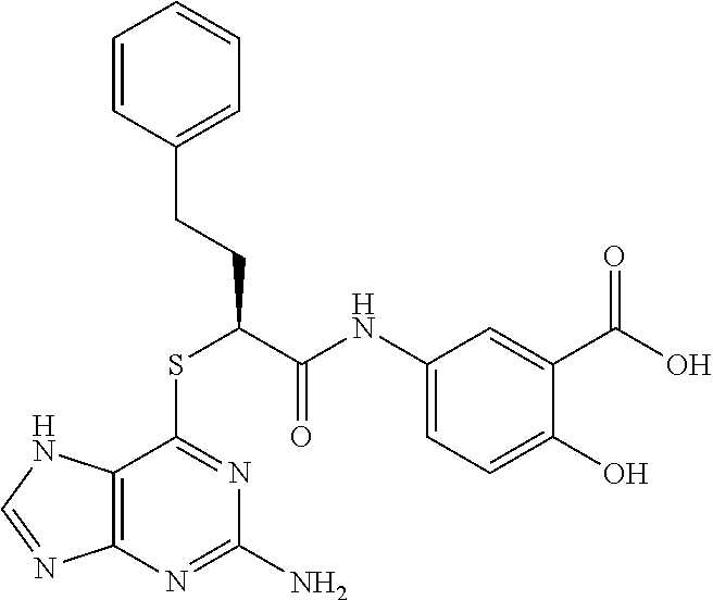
C12=C(N=C(N)N=C1SC(C(NC1=CC=C(O)C(C(O)=O)=C1)=O)CCC1=CC=CC=C1)N=CN2
